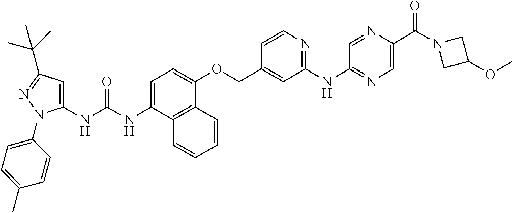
C1=C(NC(NC2=CC(C(C)(C)C)=NN2C2=CC=C(C)C=C2)=O)C2=C(C(OCC3=CC(NC4=NC=C(C(N5CC(OC)C5)=O)N=C4)=NC=C3)=C1)C=CC=C2
